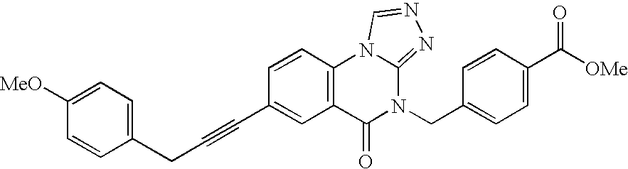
C1=CC2=C(C=C1C#CCC1=CC=C([MeO])C=C1)C(=O)N(CC1=CC=C(C([OMe])=O)C=C1)C1=NN=CN21
